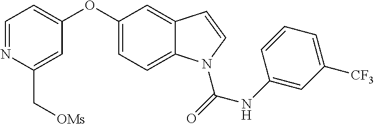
C1=NC(C[OMs])=CC(OC2=CC=C3C(=C2)C=CN3C(=O)NC2=CC([CF3])=CC=C2)=C1
